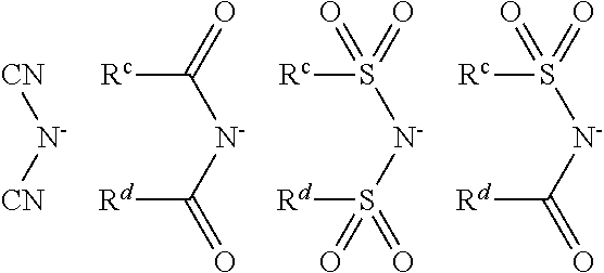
[CN][N-][CN].C([N-]C([Rd])=O)([Rc])=O.S([N-]S([Rd])(=O)=O)([Rc])(=O)=O.S([N-]C([Rd])=O)([Rc])(=O)=O
